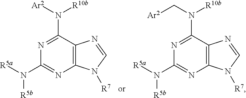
N1=C(N([Ar2])[R10b])C2=C(N=C1N([R5b])[R5a])N([R7])C=N2.N1=C(N(C[Ar2])[R10b])C2=C(N=C1N([R5b])[R5a])N([R7])C=N2
